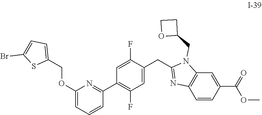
C1(OCC2=CC=C(Br)S2)=CC=CC(C2=C(F)C=C(CC3=NC4=C(N3CC3CCO3)C=C(C(=O)OC)C=C4)C(F)=C2)=N1
